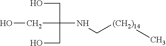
OCC(CO)(CO)NC[(CH2)14]C
